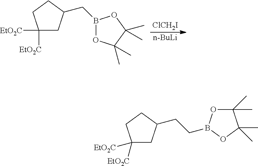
C1([EtO2C])([EtO2C])CC(CB2OC(C)(C)C(C)(C)O2)CC1.[ClCH2I].[n-BuLi].C1([EtO2C])([EtO2C])CC(CCB2OC(C)(C)C(C)(C)O2)CC1
